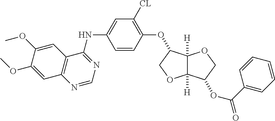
C1=C(NC2=NC=NC3=C2C=C(OC)C(OC)=C3)C=CC(OC2C3([H])C([H])(OC2)C(OC(=O)C2=CC=CC=C2)CO3)=C1[CL]
